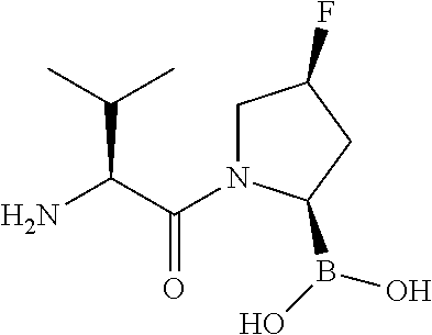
C(C(=O)N1CC(F)CC1B(O)O)(N)C(C)C
